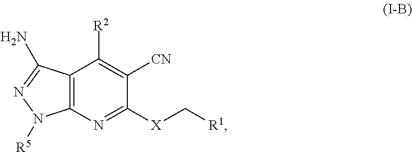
C12=C(N=C([X]C[R1])C([CN])=C1[R2])N([R5])N=C2N
